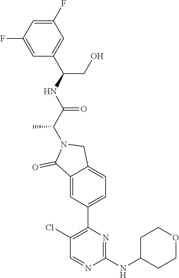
C1(F)=CC(F)=CC(C(NC(C(N2C(=O)C3=CC(C4=C(Cl)C=NC(NC5CCOCC5)=N4)=CC=C3C2)C)=O)CO)=C1
